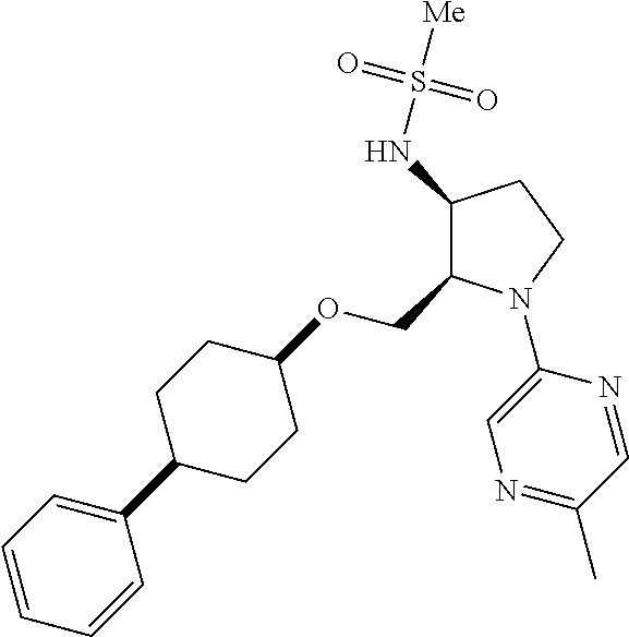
C1(NS([Me])(=O)=O)C(COC2CCC(C3=CC=CC=C3)CC2)N(C2=CN=C(C)C=N2)CC1
